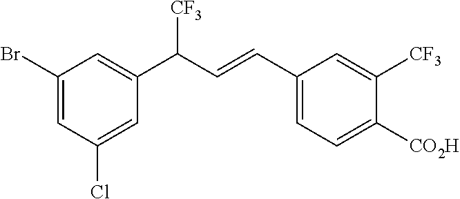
C1(Br)=CC(Cl)=CC(C(C=CC2=CC=C([CO2H])C([CF3])=C2)[CF3])=C1
